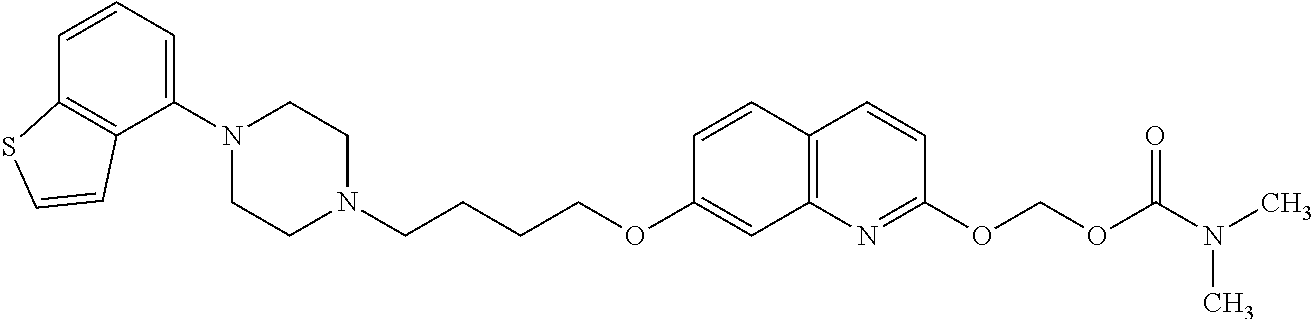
C1(N2CCN(CCCCOC3=CC4=C(C=C3)C=CC(OCOC(=O)N(C)C)=N4)CC2)=CC=CC2=C1C=CS2
